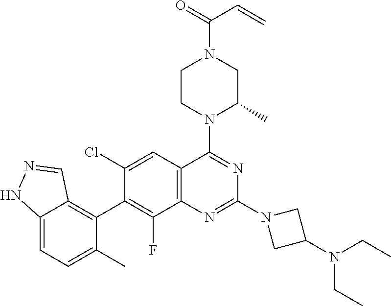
C12=CC=C(C)C(C3=C(F)C4=C(C=C3Cl)C(N3C(C)CN(C(=O)C=C)CC3)=NC(N3CC(N(CC)CC)C3)=N4)=C1C=NN2
